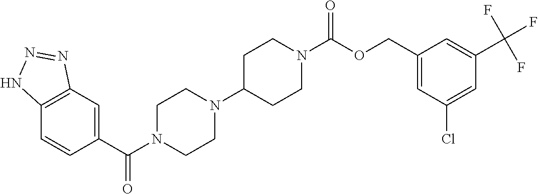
C1(C(N2CCN(C3CCN(C(OCC4=CC(Cl)=CC(C(F)(F)F)=C4)=O)CC3)CC2)=O)=CC2=C(C=C1)NN=N2
